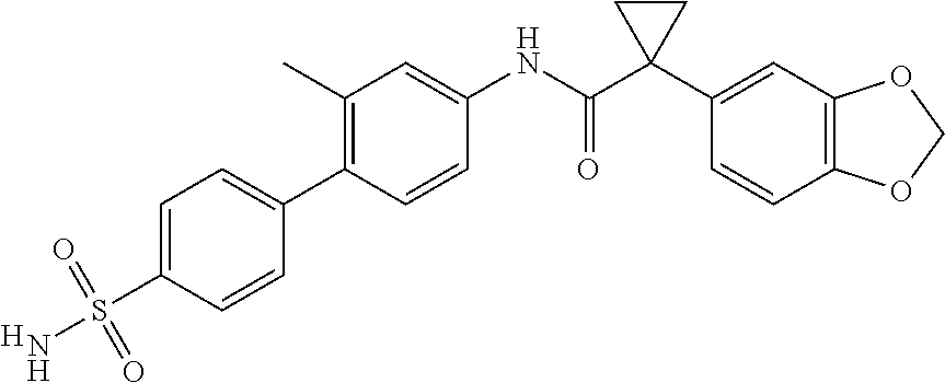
C1(C)=C(C2=CC=C(S(=O)(=O)N)C=C2)C=CC(NC(C2(C3=CC4=C(C=C3)OCO4)CC2)=O)=C1.[H]
